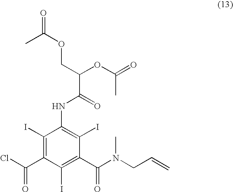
C1(I)=C(C(Cl)=O)C(I)=C(C(N(CC=C)C)=O)C(I)=C1NC(C(COC(=O)C)OC(=O)C)=O
